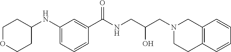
C12=C(C=CC=C1)CCN(CC(CNC(C1=CC(NC3CCOCC3)=CC=C1)=O)O)C2
